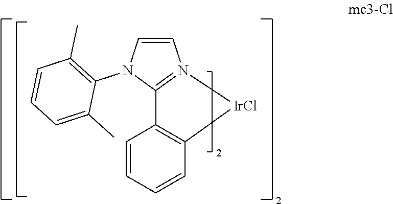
C1=CN(C2=C(C)C=CC=C2C)C2=N1[IrCl]C1=C2C=CC=C1
